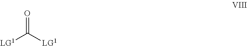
[LG1]C(=O)[LG1]
